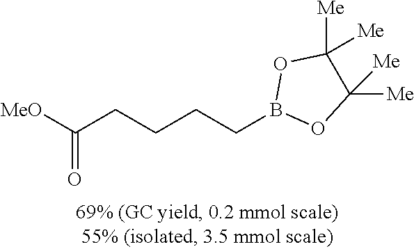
C(CCCCB1OC([Me])([Me])C([Me])([Me])O1)([MeO])=O
